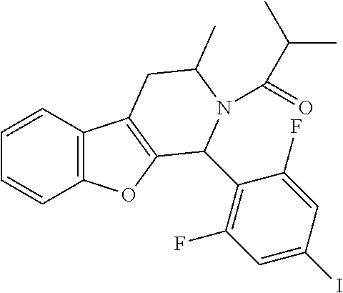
C1=CC2=C(C=C1)OC1=C2CC(C)N(C(=O)C(C)C)C1C1=C(F)C=C(I)C=C1F
